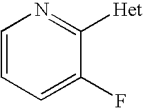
C1=CC=C(F)C([Het])=N1
